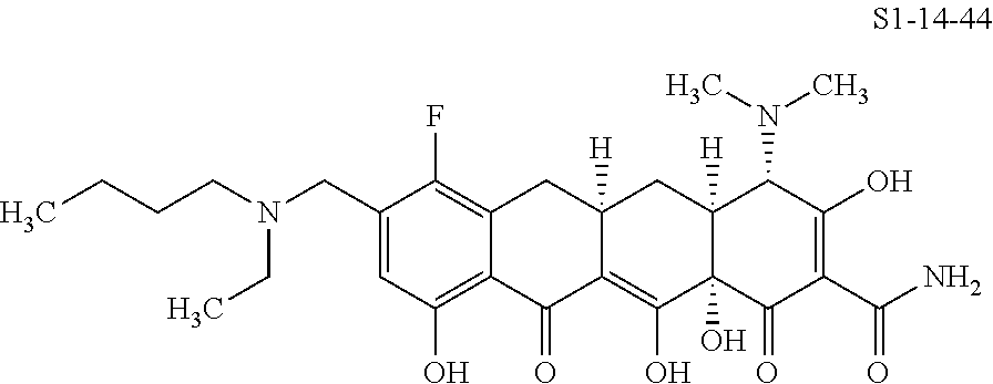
C1(CN(CCCC)CC)=CC(O)=C2C(=C1F)CC1([H])C(=C(O)C3(O)C([H])(C1)C(N(C)C)C(O)=C(C(N)=O)C3=O)C2=O
